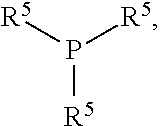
P([R5])([R5])[R5]
